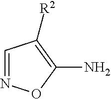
C1=NOC(N)=C1[R2]
